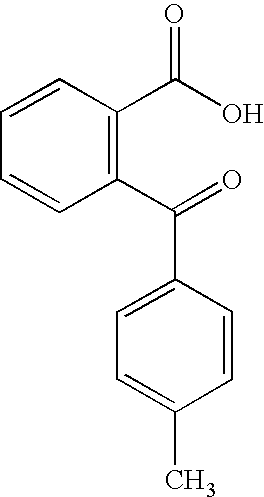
C1(C(C2=CC=C(C)C=C2)=O)=C(C(=O)O)C=CC=C1
